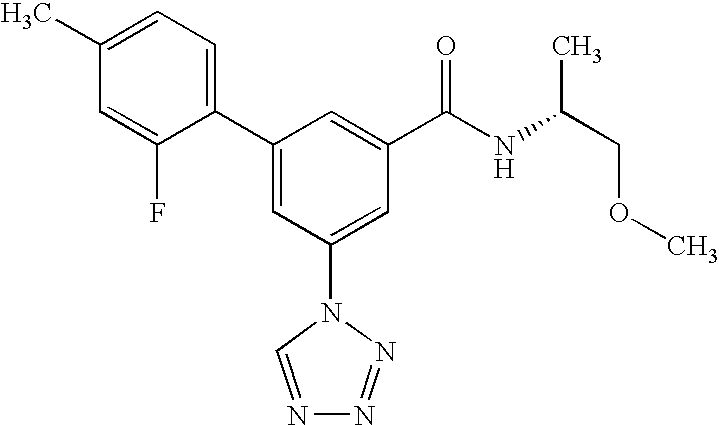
C1(C2=CC(N3C=NN=N3)=CC(C(NC(COC)C)=O)=C2)=CC=C(C)C=C1F
